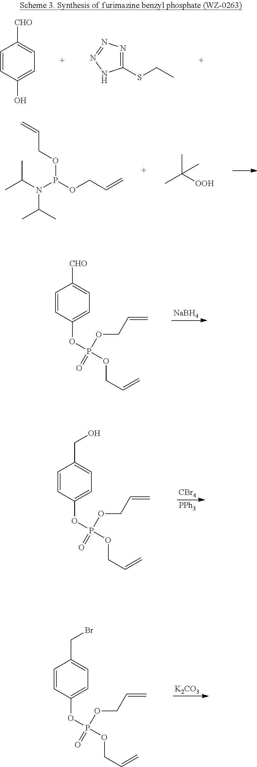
C1=CC(O)=CC=C1[CHO].C1(SCC)=NN=NN1.CC(N(P(OCC=C)OCC=C)C(C)C)C.CC([OOH])(C)C.[NaBH4].C1=CC(OP(OCC=C)(=O)OCC=C)=CC=C1[CHO].[CBr4].[PPh3].C1=CC(OP(OCC=C)(=O)OCC=C)=CC=C1CO.[K2CO3].C1=CC(OP(OCC=C)(=O)OCC=C)=CC=C1CBr
